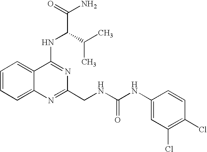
C1=CC=C2C(=C1)C(NC(C(N)=O)C(C)C)=NC(CNC(NC1=CC(Cl)=C(Cl)C=C1)=O)=N2
